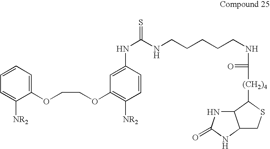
C1=CC=C([NR2])C(OCCOC2=C([NR2])C=CC(NC(NCCCCCNC(=O)[(CH2)4]C3SCC4C3NC(=O)N4)=S)=C2)=C1
